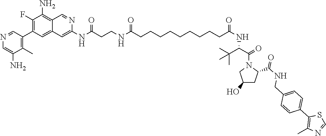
N(C(CCNC(CCCCCCCCCC(NC(C(N1CC(O)CC1C(NCC1=CC=C(C2=C(C)N=CS2)C=C1)=O)=O)C(C)(C)C)=O)=O)=O)C1=CC2=CC(C3=C(C)C(N)=CN=C3)=C(F)C(N)=C2C=N1
